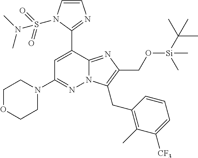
C1OCCN(C2=NN3C(=NC(CO[Si](C(C)(C)C)(C)C)=C3CC3=C(C)C([CF3])=CC=C3)C(C3=NC=CN3S(=O)(=O)N(C)C)=C2)C1
